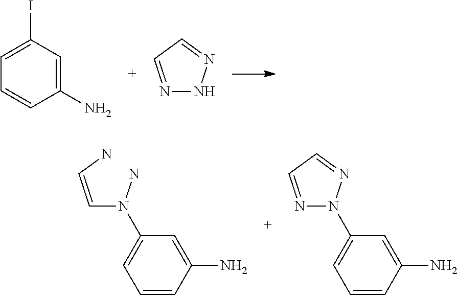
C1=C(I)C=C(N)C=C1.N1=CC=NN1.C1=CC(N)=CC(N(C=CN)N)=C1.C1=CC(N)=CC(N2N=CC=N2)=C1
